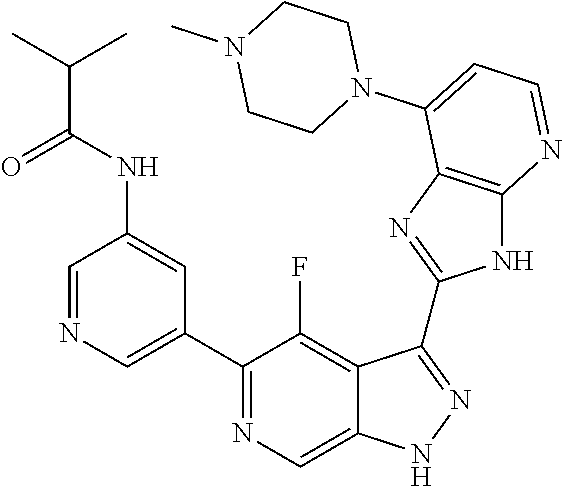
C1=NC=C(C2=NC=C3C(=C2F)C(C2=NC4=C(N2)N=CC=C4N2CCN(C)CC2)=NN3)C=C1NC(C(C)C)=O
